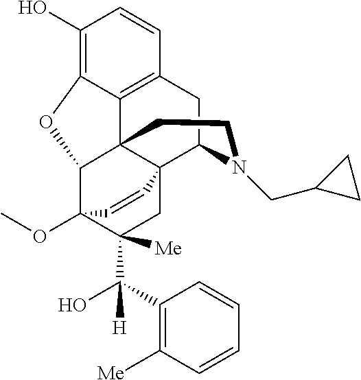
C1(O)=C2C3=C(C=C1)CC1N(CC4CC4)CCC34C(C3(OC)C(C(O)([H])C5=C([Me])C=CC=C5)([Me])CC41C=C3)O2
